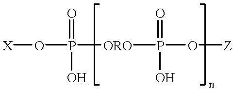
[X]OP([ORO]P(O[Z])(=O)O)(=O)O
